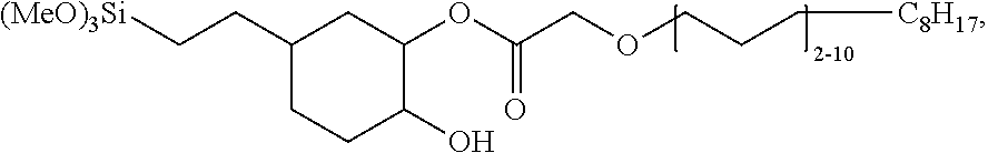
C1(CC[(MeO)3Si])CCC(O)C(OC(COCCC[C8H17])=O)C1
